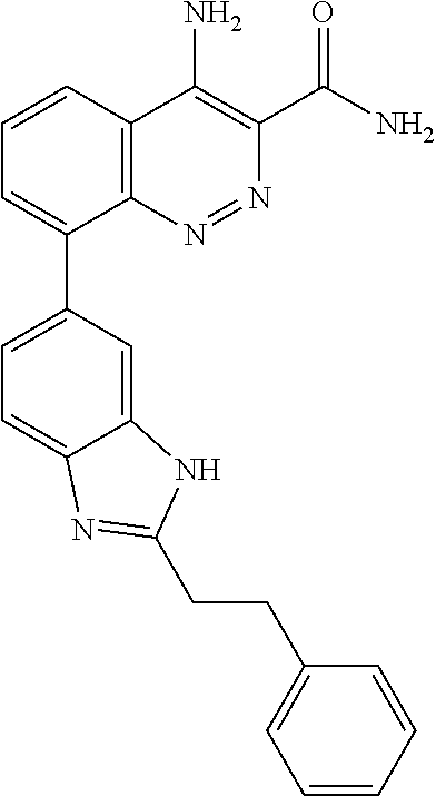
C1=CC2=C(C(C3=CC=C4C(=C3)NC(CCC3=CC=CC=C3)=N4)=C1)N=NC(C(N)=O)=C2N
